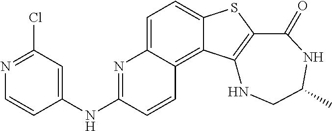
C1=C2C(=C3C(=C1)SC1=C3NCC(C)NC1=O)C=CC(NC1=CC(Cl)=NC=C1)=N2
